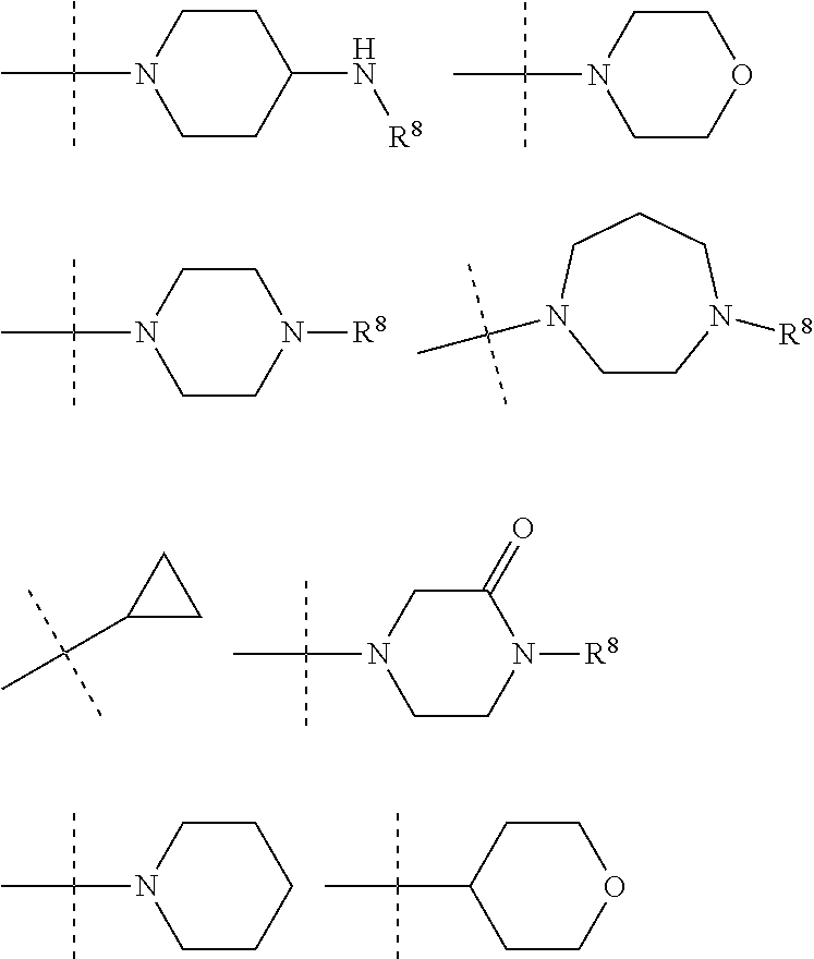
C1CC(N[R8])CCN1C(C)(C)C.C1COCCN1C(C)(C)C.C1CN([R8])CCN1C(C)(C)C.C1CN([R8])CCCN1C(C)(C)C.C1(C(C)(C)C)CC1.C1CN([R8])C(=O)CN1C(C)(C)C.C1CCCCN1C(C)(C)C.C1COCCC1C(C)(C)C
